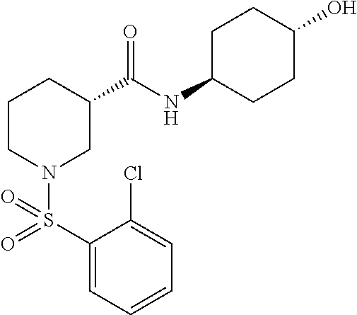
C1(S(=O)(N2CC(C(NC3CCC(O)CC3)=O)CCC2)=O)=CC=CC=C1Cl
